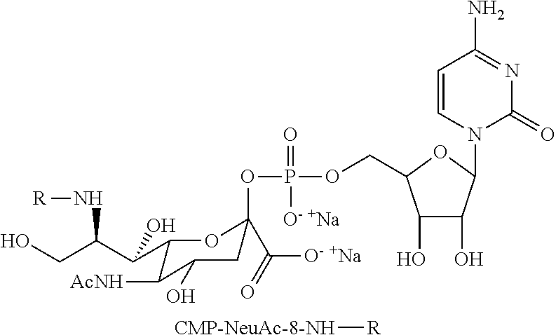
[CMP-NeuAc-8-NH][R].C1C(C([O- +Na])=O)(OP(=O)([O- +Na])OCC2C(O)C(O)C(N3C=CC(N)=NC3=O)O2)OC(C(C(CO)N[R])O)C([AcNH])C1O
